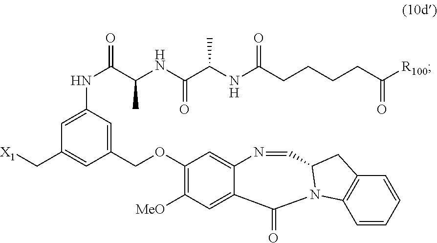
C(OC1=C([MeO])C=C2C(=C1)N=CC1N(C2=O)C2=C(C=CC=C2)C1)C1=CC(NC(C(NC(C(NC(CCCCC([R100])=O)=O)C)=O)C)=O)=CC(C[X1])=C1
